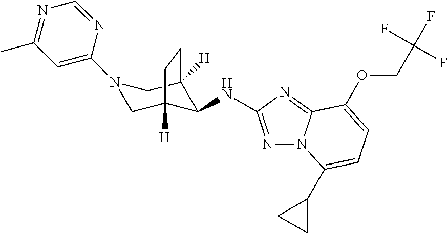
N1=C(NC2C3([H])CN(C4=CC(C)=NC=N4)CC2([H])CC3)N=C2N1C(C1CC1)=CC=C2OCC(F)(F)F
